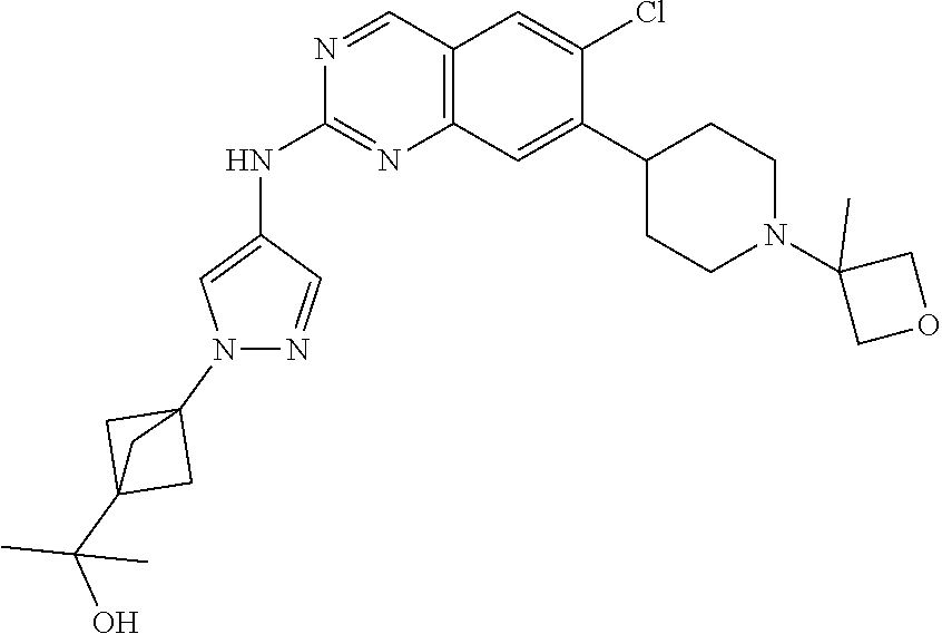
C12(C(C)(O)C)CC(N3N=CC(NC4=NC5=C(C=N4)C=C(Cl)C(C4CCN(C6(C)COC6)CC4)=C5)=C3)(C1)C2
